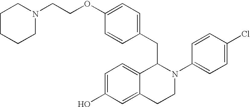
C1=C(OCCN2CCCCC2)C=CC(CC2C3=CC=C(O)C=C3CCN2C2=CC=C(Cl)C=C2)=C1
